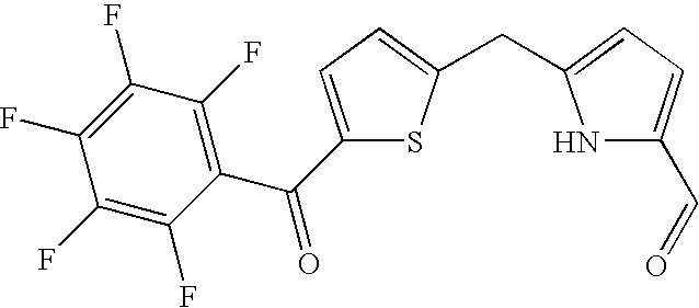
C1(F)=C(F)C(C(C2=CC=C(CC3=CC=C(C=O)N3)S2)=O)=C(F)C(F)=C1F
